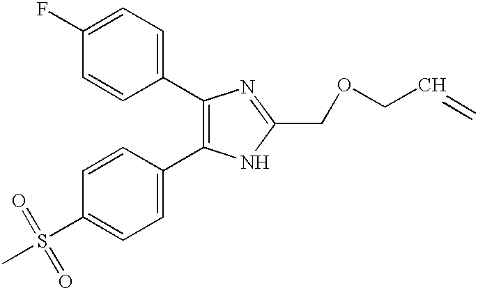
C1(C2=CC=C(F)C=C2)=C(C2=CC=C(S(=O)(=O)C)C=C2)NC(COCC=C)=N1
